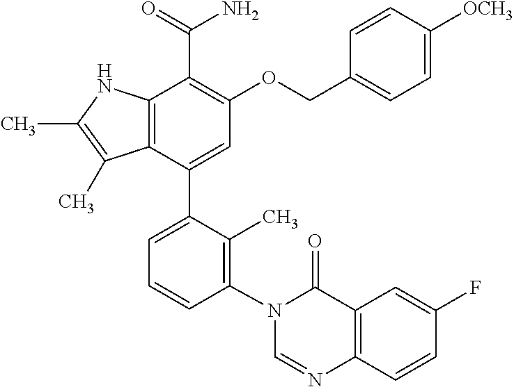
C12=C(C(C3=CC=CC(N4C=NC5=C(C4=O)C=C(F)C=C5)=C3C)=CC(OCC3=CC=C([OCH3])C=C3)=C1C(=O)N)C(C)=C(C)N2
